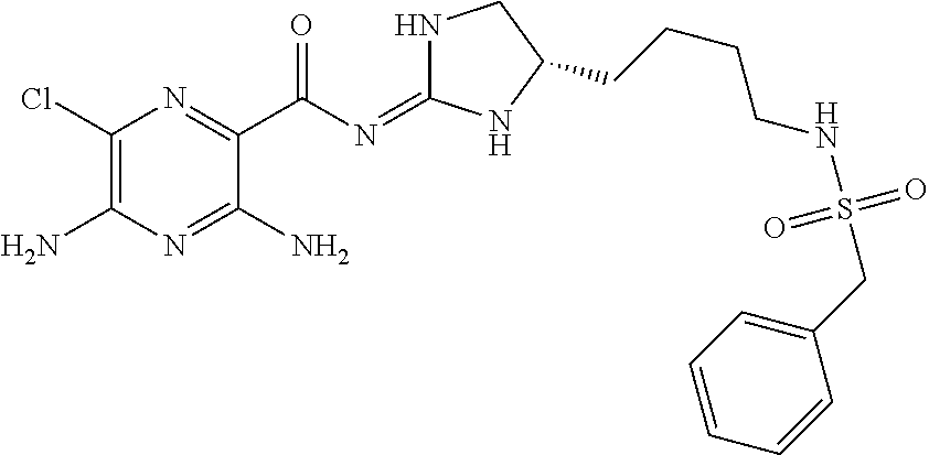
C1(Cl)=C(N)N=C(N)C(C(N=C2NCC(CCCCNS(CC3=CC=CC=C3)(=O)=O)N2)=O)=N1
